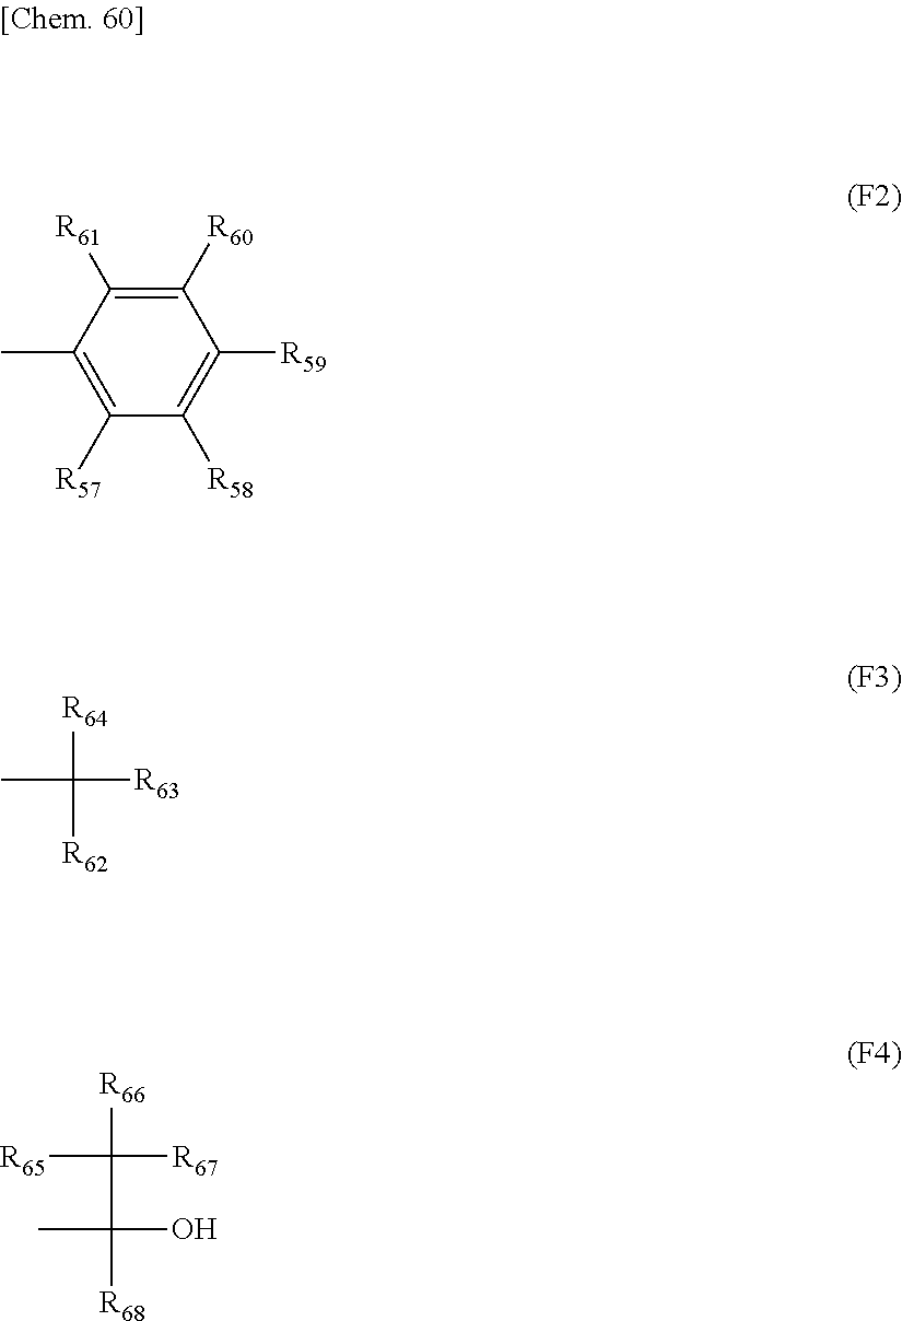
C1([R60])=C([R61])C(C)=C([R57])C([R58])=C1[R59].CC([R64])([R62])[R63].CC(C([R65])([R67])[R66])([R68])O
